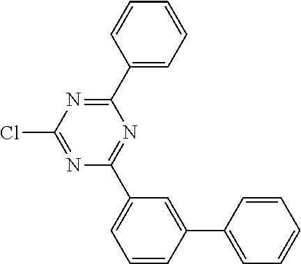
ClC1=NC(C2=CC=CC(C3=CC=CC=C3)=C2)=NC(C2=CC=CC=C2)=N1
